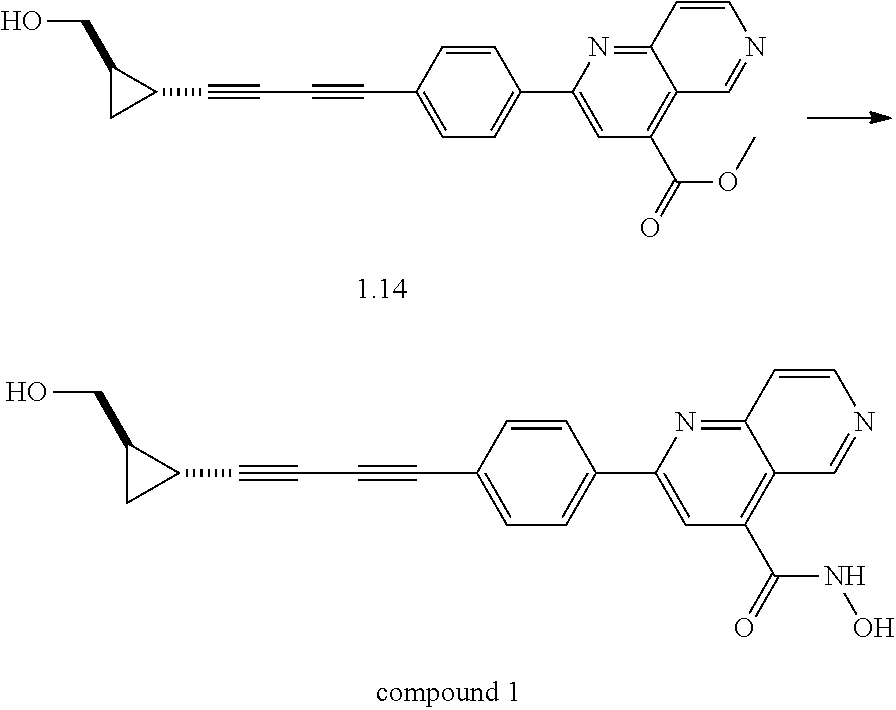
C12=NC(C3=CC=C(C#CC#CC4C(CO)C4)C=C3)=CC(C(=O)OC)=C1C=NC=C2.C12=NC(C3=CC=C(C#CC#CC4C(CO)C4)C=C3)=CC(C(=O)NO)=C1C=NC=C2
